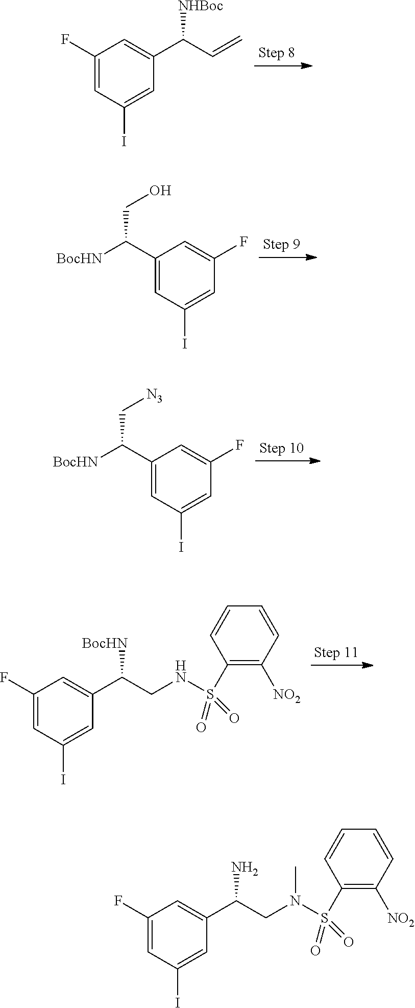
C1(F)=CC(I)=CC(C(C=C)[NHBoc])=C1.C1(C([BocHN])CO)=CC(I)=CC(F)=C1.C1(C([BocHN])C[N3])=CC(I)=CC(F)=C1.C1(F)=CC(I)=CC(C(CNS(=O)(=O)C2=C([NO2])C=CC=C2)[BocHN])=C1.C1(F)=CC(I)=CC(C(CN(S(=O)(=O)C2=C([NO2])C=CC=C2)C)N)=C1
